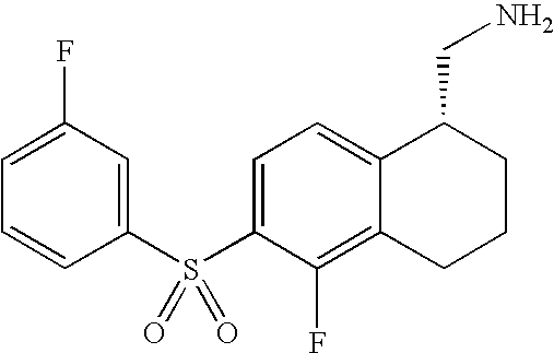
C1(S(C2=CC=C3C(=C2F)CCCC3CN)(=O)=O)=CC(F)=CC=C1
